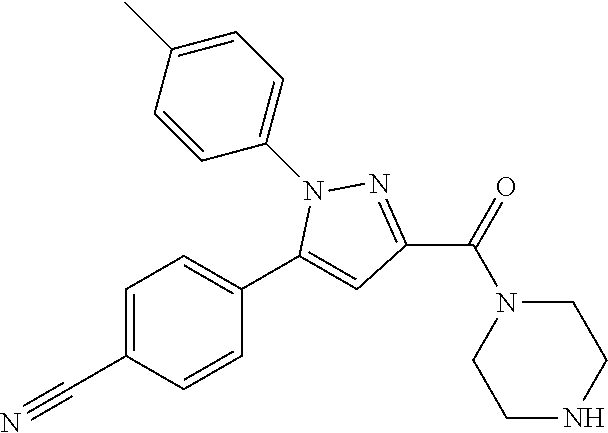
C1=C(C#N)C=CC(C2=CC(C(N3CCNCC3)=O)=NN2C2=CC=C(C)C=C2)=C1
